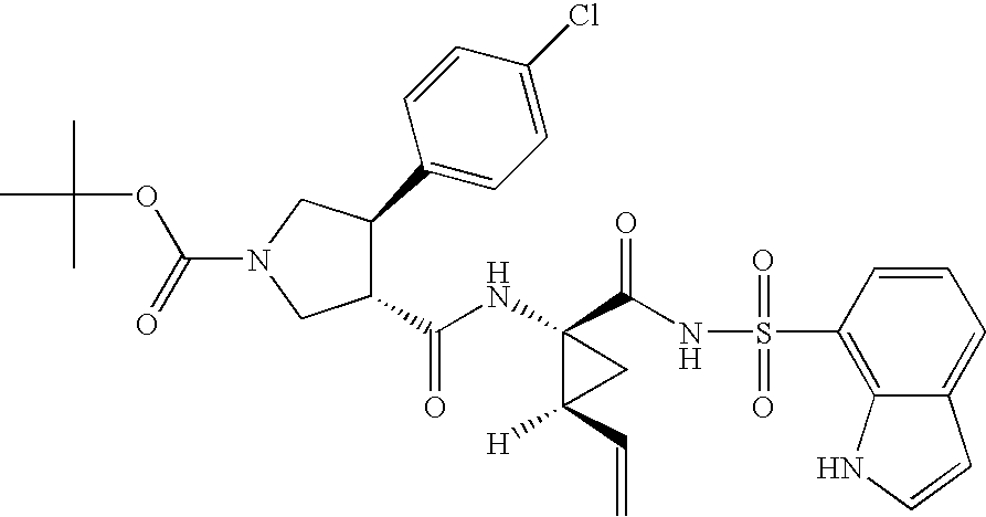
C1(NC(C2C(C3=CC=C(Cl)C=C3)CN(C(=O)OC(C)(C)C)C2)=O)(C(NS(C2=C3C(=CC=C2)C=CN3)(=O)=O)=O)C([H])(C=C)C1
